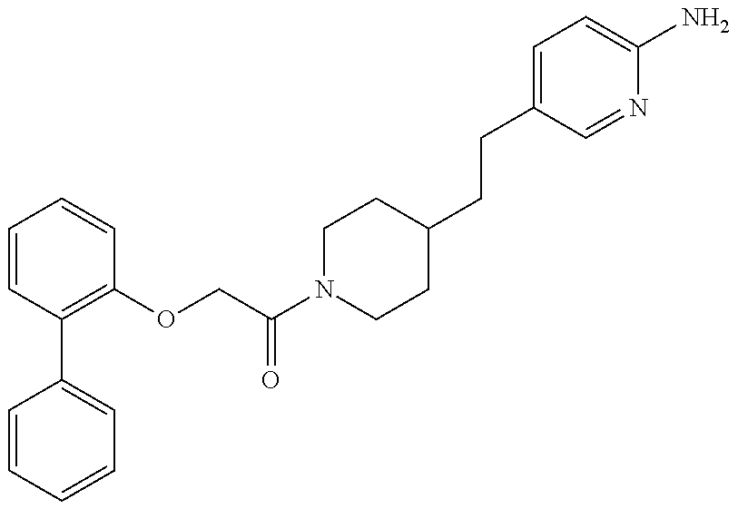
C1=CC=CC=C1C1=C(OCC(N2CCC(CCC3=CC=C(N)N=C3)CC2)=O)C=CC=C1
